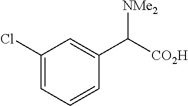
C1=CC(C([CO2H])[NMe2])=CC(Cl)=C1
